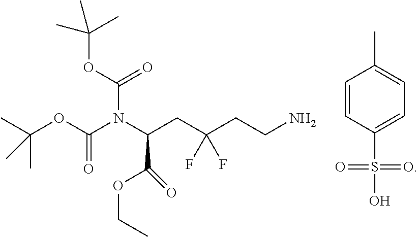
N(C(CC(CCN)(F)F)C(=O)OCC)(C(OC(C)(C)C)=O)C(OC(C)(C)C)=O.C1=CC(S(=O)(=O)O)=CC=C1C
